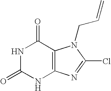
N1C(=O)NC2=C(C1=O)N(CC=C)C(Cl)=N2
